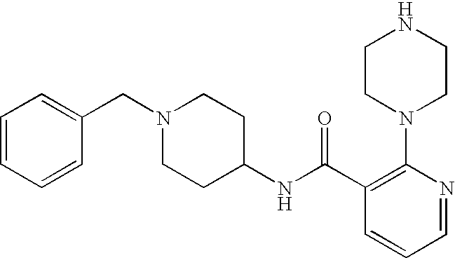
C1=CC=CC(CN2CCC(NC(C3=C(N4CCNCC4)N=CC=C3)=O)CC2)=C1
